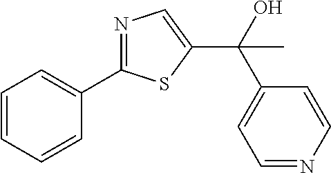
C1=CC=CC(C2=NC=C(C(O)(C3=CC=NC=C3)C)S2)=C1
